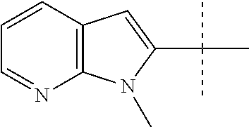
C1=CC2=C(N=C1)N(C)C(C(C)(C)C)=C2
